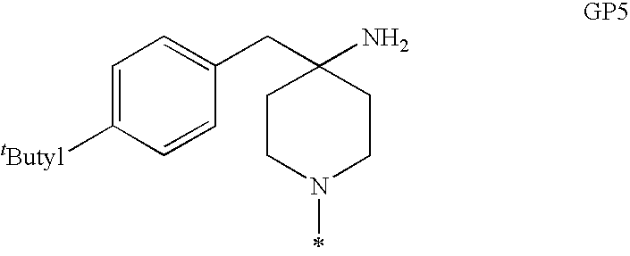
C1=CC(CC2(N)CCN(C)CC2)=CC=C1[tButyl]
